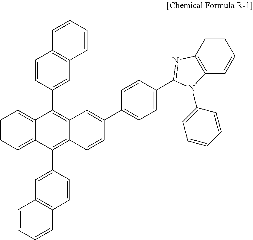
C1=CC=C2C(=C1)C(C1=CC3=C(C=C1)C=CC=C3)=C1C(=C2C2=CC3=C(C=C2)C=CC=C3)C=CC(C2=CC=C(C3=NC4=C(C=CCC4)N3C3=CC=CC=C3)C=C2)=C1
